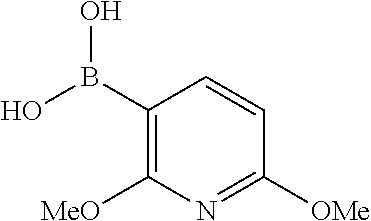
C1(B(O)O)=C([MeO])N=C([OMe])C=C1
